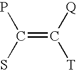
C(=C([Q])[T])(P)S
